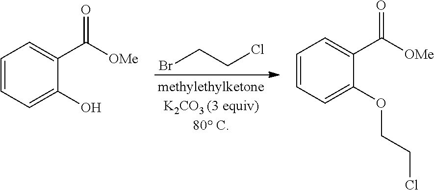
BrCCCl.C1=CC=C(O)C(C([OMe])=O)=C1.C1=CC=C(OCCCl)C(C([OMe])=O)=C1
